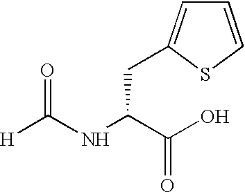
[H]C(NC(C(O)=O)CC1=CC=CS1)=O
